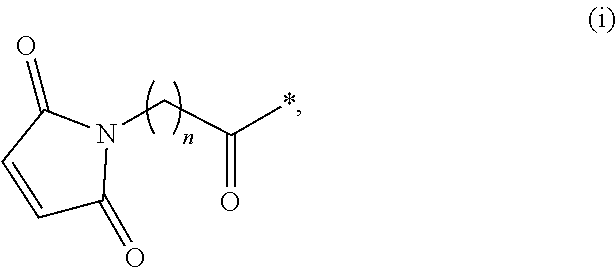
C(C(*)=O)N1C(=O)C=CC1=O
